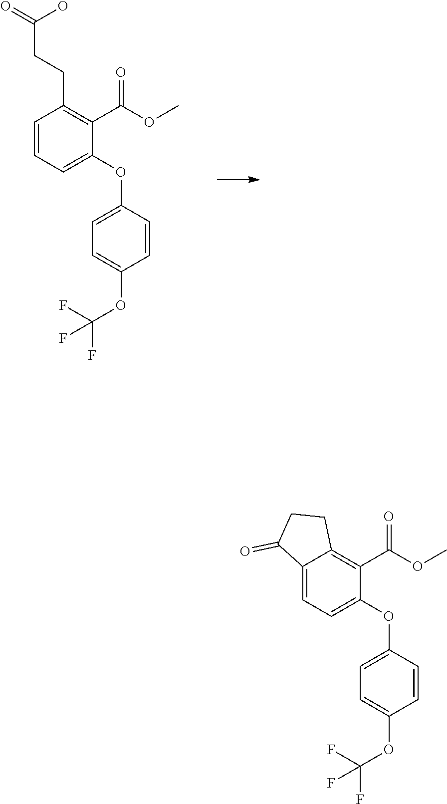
C(CCC1=C(C(=O)OC)C(OC2=CC=C(OC(F)(F)F)C=C2)=CC=C1)(O)=O.C12=C(C(=O)OC)C(OC3=CC=C(OC(F)(F)F)C=C3)=CC=C1C(=O)CC2
